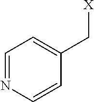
C1=NC=CC(C[X])=C1
